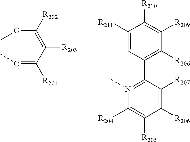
O(=C(C(=C(OC)[R202])[R203])[R201])C.C1([R211])=CC(C2=N(C)C([R204])=C([R205])C([R206])=C2[R207])=C([R206])C([R209])=C1[R210]
